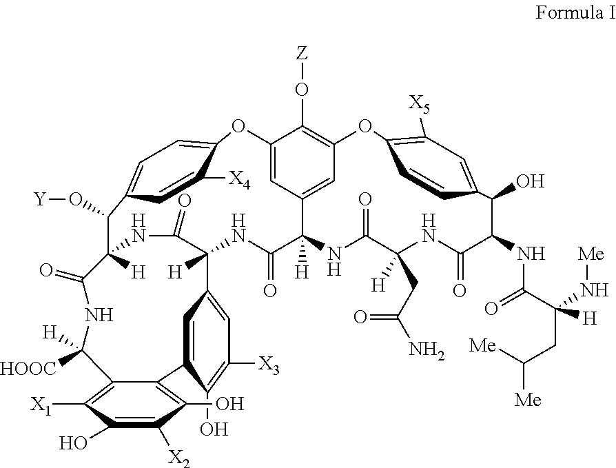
C12=CC3=CC(=C1O[Z])OC1=C([X5])C=C(C=C1)C(O)C(NC(C(N[Me])(CC([Me])[Me])[H])=O)C(=O)NC([H])(CC(N)=O)C(=O)NC3([H])C(=O)NC1([H])C(=O)NC([H])(C(=O)NC([HOOC])([H])C3=C([X1])C(O)=C([X2])C(O)=C3C3=CC1=CC([X3])=C3O)C(O[Y])C1=CC=C(O2)C([X4])=C1
